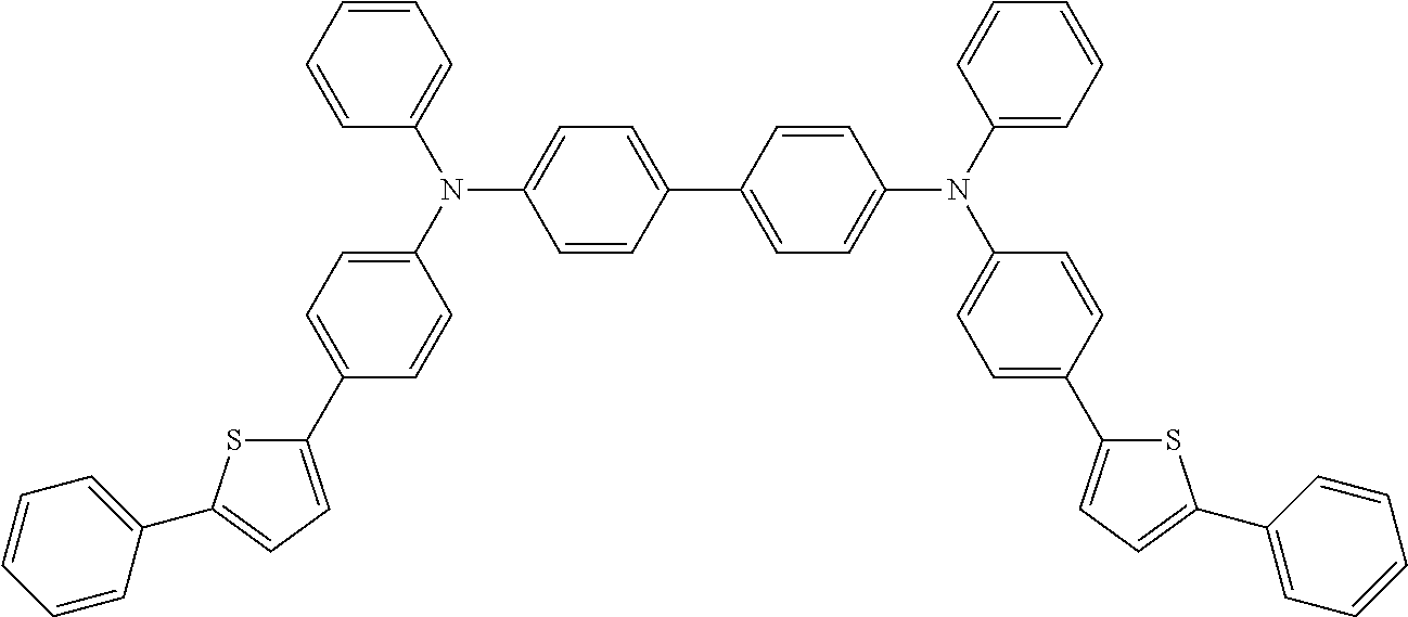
C1(C2=CC=C(N(C3=CC=CC=C3)C3=CC=C(C4=CC=C(C5=CC=CC=C5)S4)C=C3)C=C2)=CC=C(N(C2=CC=CC=C2)C2=CC=C(C3=CC=C(C4=CC=CC=C4)S3)C=C2)C=C1
